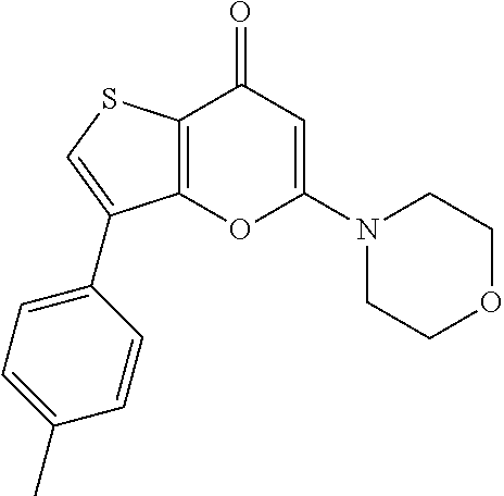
C12=C(SC=C1C1=CC=C(C)C=C1)C(=O)C=C(N1CCOCC1)O2
